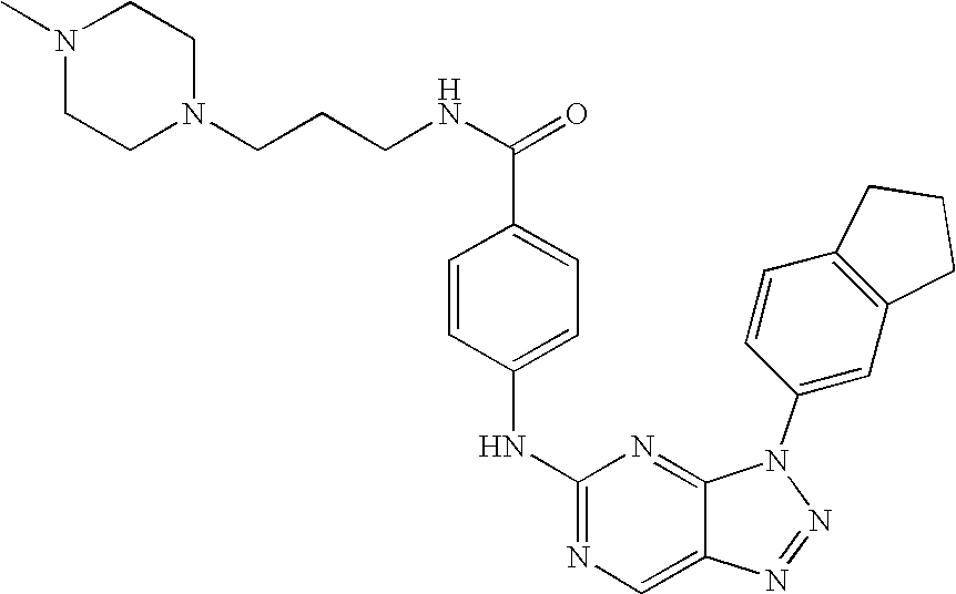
C1=CC(NC2=NC=C3C(=N2)N(C2=CC4=C(C=C2)CCC4)N=N3)=CC=C1C(NCCCN1CCN(C)CC1)=O
